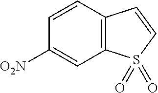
C1=CC([O2N])=CC2=C1C=CS2(=O)=O
